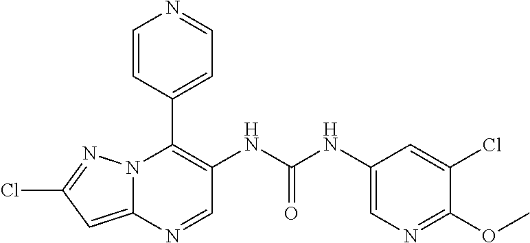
N12C(=CC(Cl)=N1)N=CC(NC(NC1=CN=C(OC)C(Cl)=C1)=O)=C2C1=CC=NC=C1
